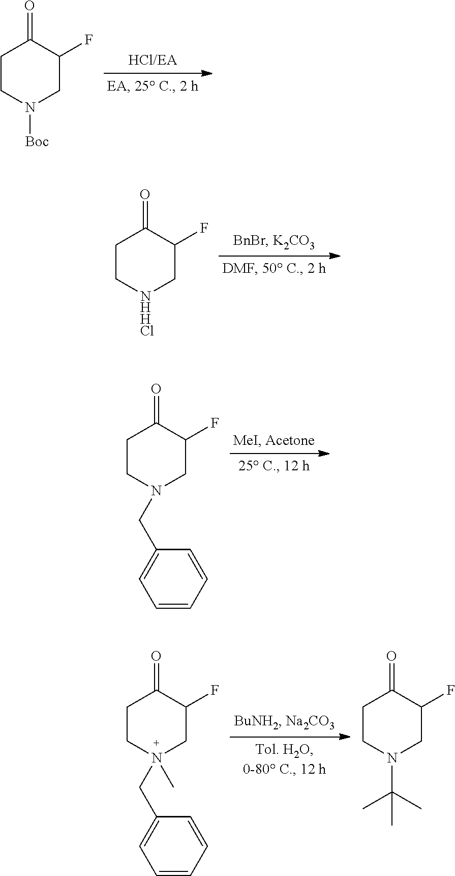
C1CN([Boc])CC(F)C1=O.C1C[NHHCl]CC(F)C1=O.C1CN(CC2=CC=CC=C2)CC(F)C1=O.C1CN(CC2=CC=CC=C2)(C)CC(F)C1=O.C1CN(C(C)(C)C)CC(F)C1=O
